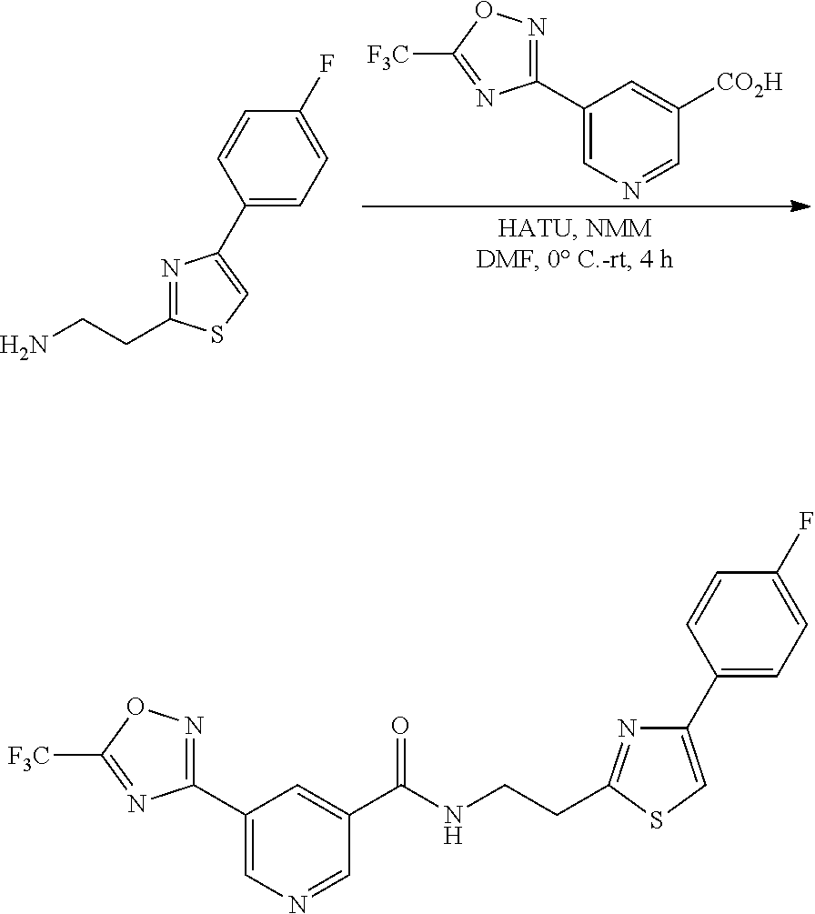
C1(C2=CN=CC([CO2H])=C2)=NOC([F3C])=N1.N1=C(CCN)SC=C1C1=CC=C(F)C=C1.C1(C2=CN=CC(C(NCCC3=NC(C4=CC=C(F)C=C4)=CS3)=O)=C2)=NOC([F3C])=N1
